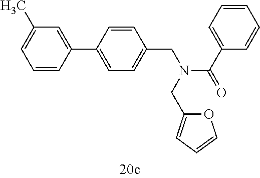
C1=CC(C2=CC=C(CN(C(C3=CC=CC=C3)=O)CC3=CC=CO3)C=C2)=CC(C)=C1
